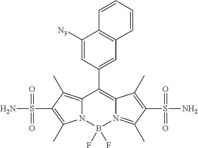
C12=C(C)C(S(N)(=O)=O)=C(C)N1B(F)(F)N1=C(C)C(S(=O)(N)=O)=C(C)C1=C2C1=CC2=C(C([N3])=C1)C=CC=C2
